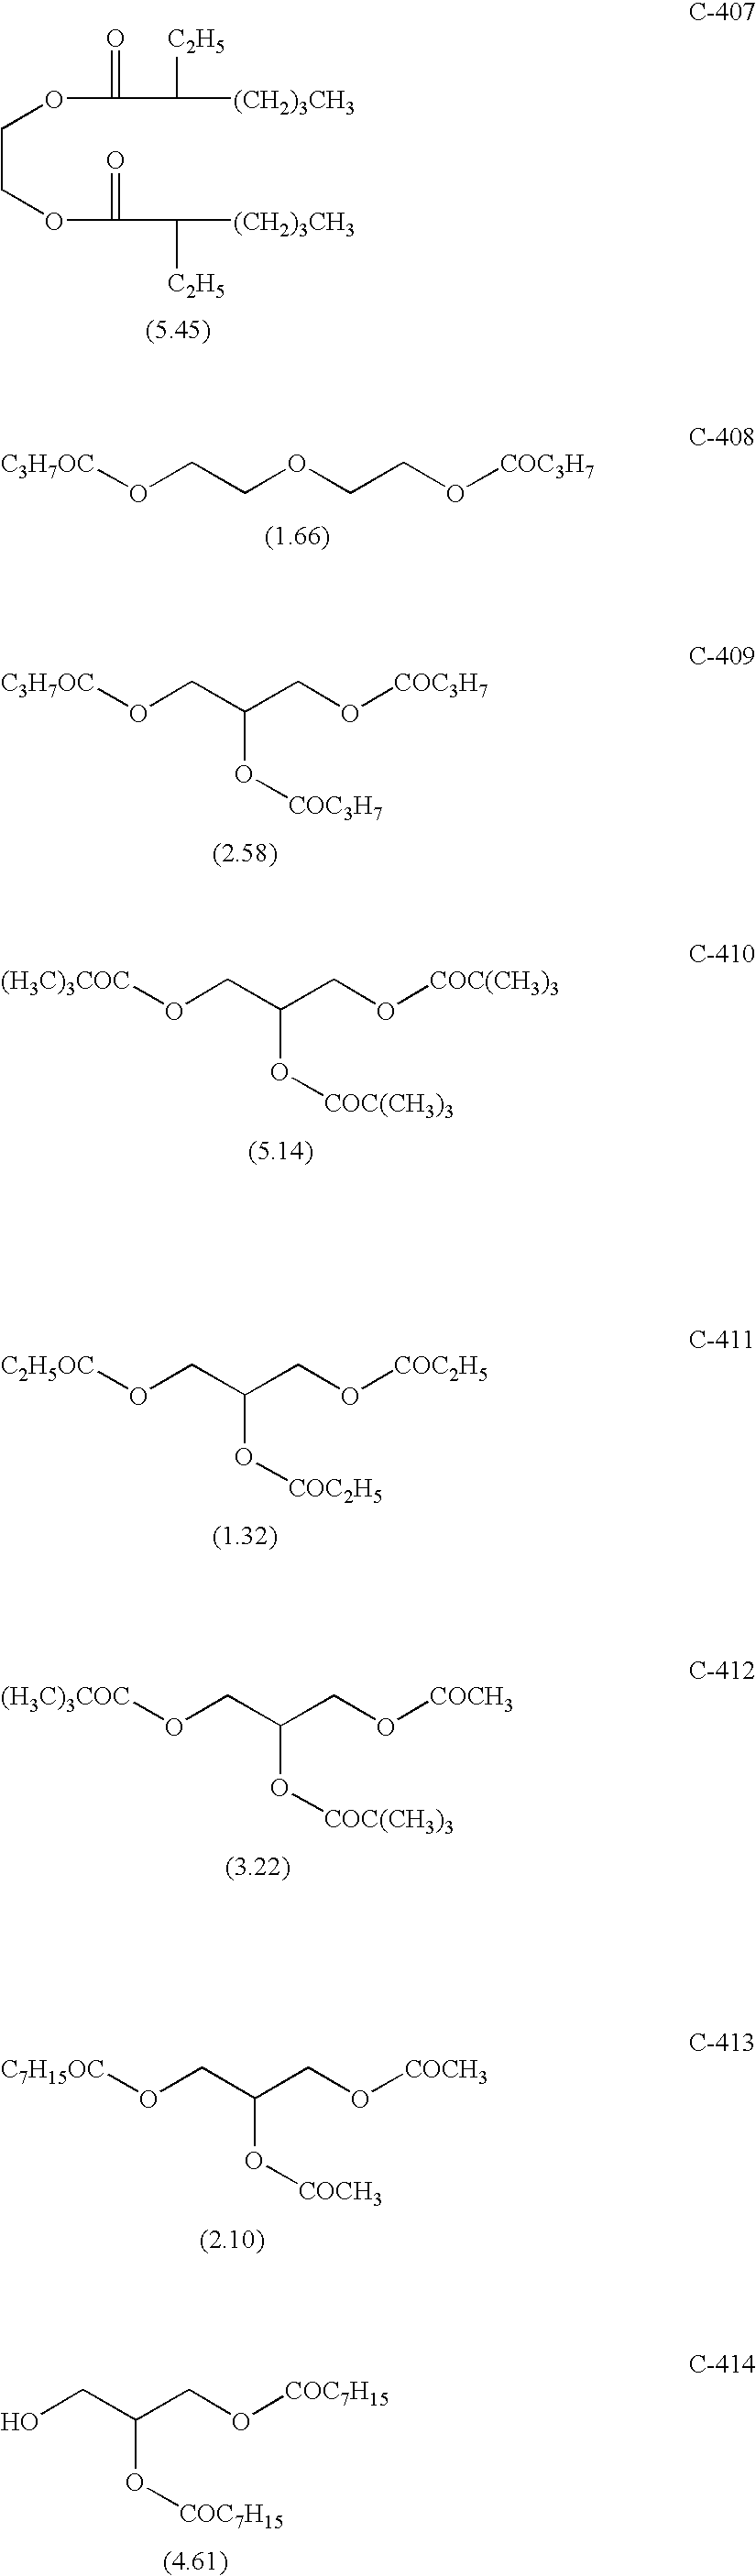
C(COC(=O)C([C2H5])[(CH2)3CH3])OC(=O)C([C2H5])[(CH2)3CH3].[C3H7OC]OCCOCCO[COC3H7].[C3H7OC]OCC(CO[COC3H7])O[COC3H7].[(H3C)3COC]OCC(CO[COC(CH3)3])O[COC(CH3)3].[C2H5OC]OCC(CO[COC2H5])O[COC2H5].[(H3C)3COC]OCC(CO[COCH3])O[COC(CH3)3].[C7H15OC]OCC(CO[COCH3])O[COCH3].OCC(CO[COC7H15])O[COC7H15]
